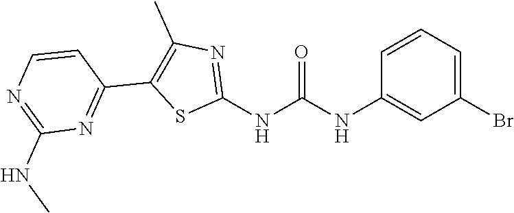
C1(Br)=CC=CC(NC(NC2=NC(C)=C(C3=NC(NC)=NC=C3)S2)=O)=C1
